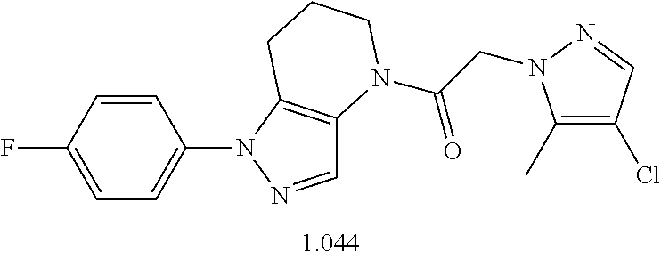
C1=CC(F)=CC=C1N1N=CC2=C1CCCN2C(CN1C(C)=C(Cl)C=N1)=O
